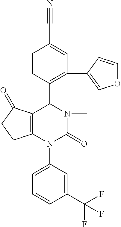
C12=C(N(C3=CC=CC(C(F)(F)F)=C3)C(=O)N(C)C1C1=C(C3=COC=C3)C=C(C#N)C=C1)CCC2=O
